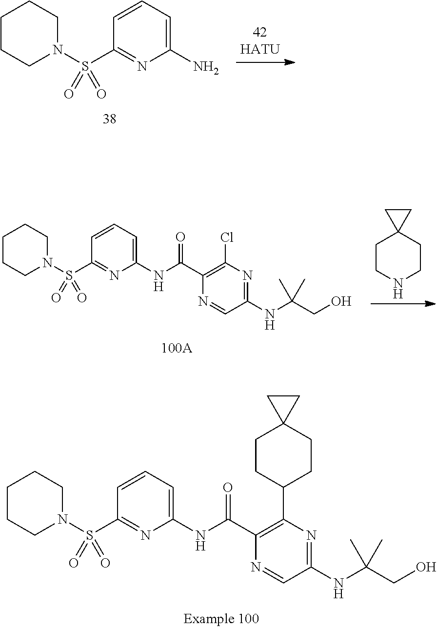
C1CCN(S(C2=NC(N)=CC=C2)(=O)=O)CC1.N1CCC2(CC1)CC2.C1CCN(S(C2=NC(NC(C3=C(Cl)N=C(NC(CO)(C)C)C=N3)=O)=CC=C2)(=O)=O)CC1.C1CCN(S(C2=NC(NC(C3=C(C4CCC5(CC4)CC5)N=C(NC(CO)(C)C)C=N3)=O)=CC=C2)(=O)=O)CC1
